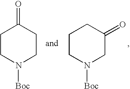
C1CN([Boc])CCC1=O.C1CN([Boc])CC(=O)C1
